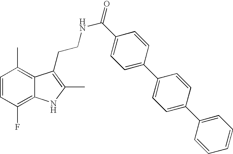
C1=CC(F)=C2C(=C1C)C(CCNC(=O)C1=CC=C(C3=CC=C(C4=CC=CC=C4)C=C3)C=C1)=C(C)N2
